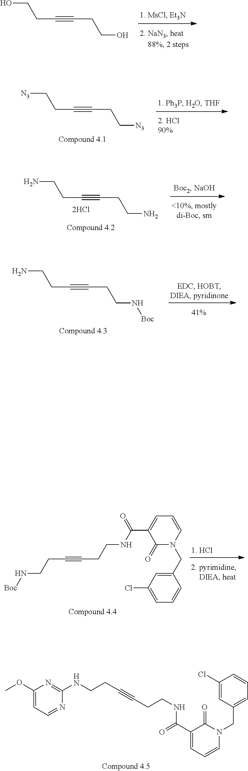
OCCC#CCCO.[N3]CCC#CCC[N3].NCCC#CCCN.NCCC#CCCN[Boc].N(CCC#CCCN[Boc])C(C1=CC=CN(CC2=CC(Cl)=CC=C2)C1=O)=O.C1(OC)=CC=NC(NCCC#CCCNC(C2=CC=CN(CC3=CC=CC(Cl)=C3)C2=O)=O)=N1
